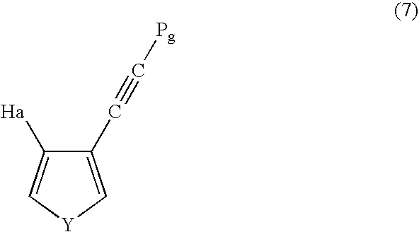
C1(C#C[Pg])=C[Y]C=C1[Ha]
